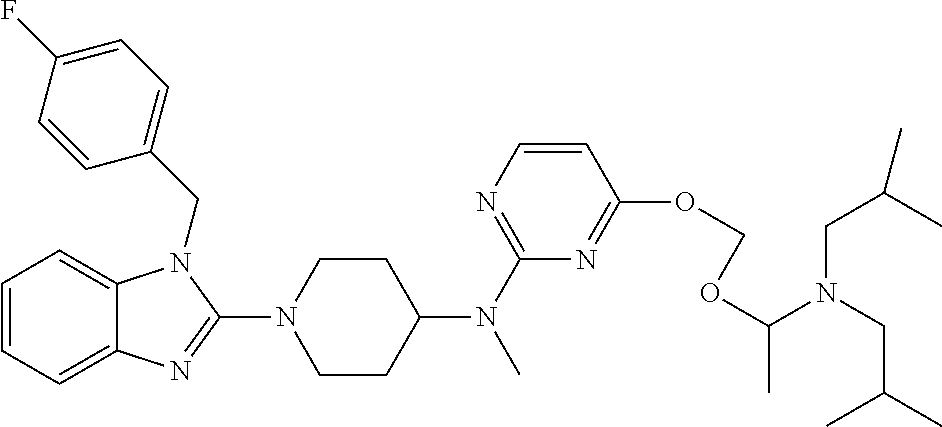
C1=CC=C2C(=C1)N(CC1=CC=C(F)C=C1)C(N1CCC(N(C3=NC=CC(OCOC(C)N(CC(C)C)CC(C)C)=N3)C)CC1)=N2
